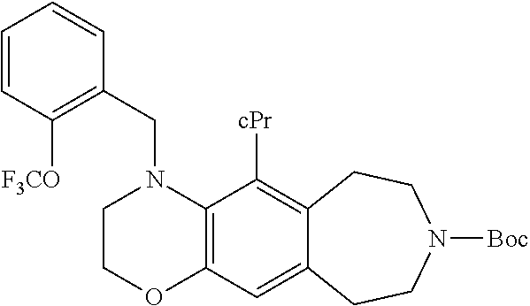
C1COC2=C(N1CC1=C([F3CO])C=CC=C1)C([cPr])=C1C(=C2)CCN([Boc])CC1
